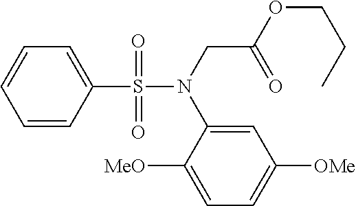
C1=C(S(=O)(=O)N(CC(OCCC)=O)C2=CC([OMe])=CC=C2[MeO])C=CC=C1
